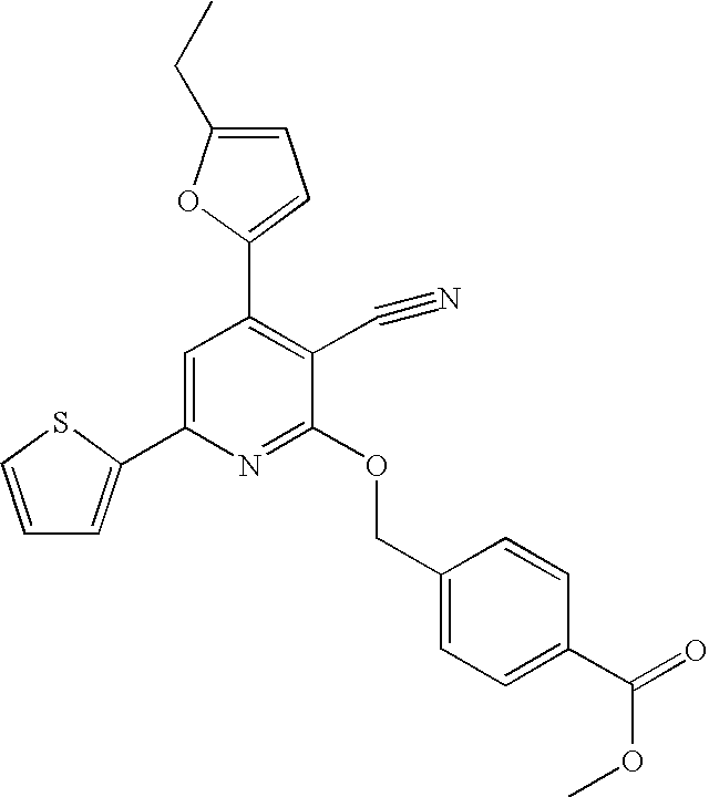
C1=C(C2=CC=CS2)N=C(OCC2=CC=C(C(=O)OC)C=C2)C(C#N)=C1C1=CC=C(CC)O1
